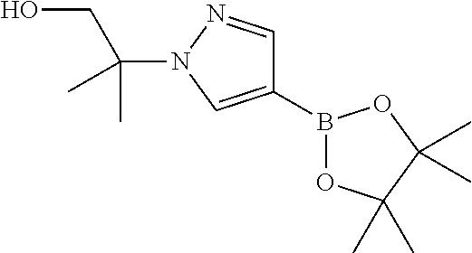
C1(B2OC(C)(C)C(C)(C)O2)=CN(C(CO)(C)C)N=C1
